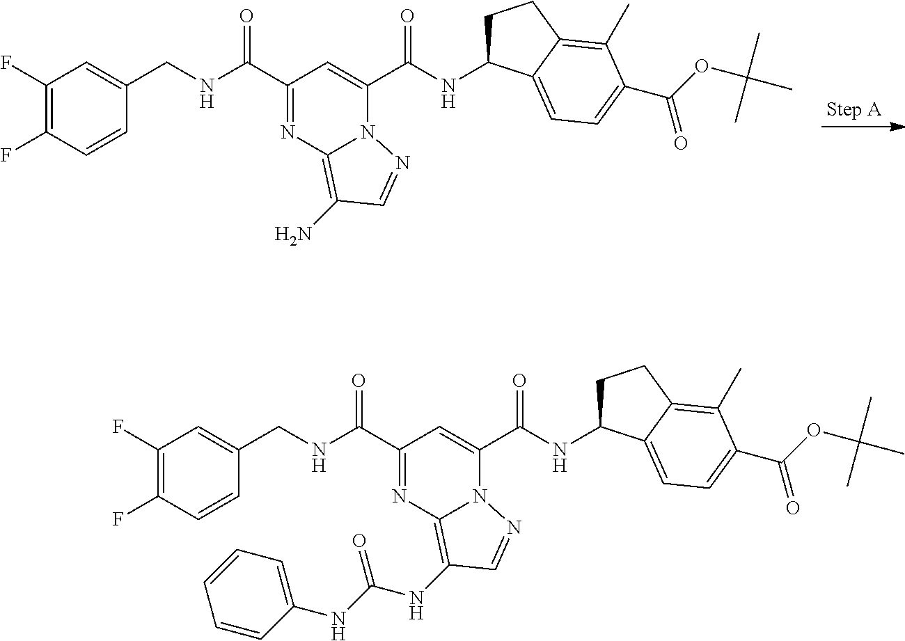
C1(F)=C(F)C=CC(CNC(C2=NC3=C(N)C=NN3C(C(NC3CCC4=C(C)C(C(OC(C)(C)C)=O)=CC=C34)=O)=C2)=O)=C1.C1(F)=C(F)C=CC(CNC(C2=NC3=C(NC(NC4=CC=CC=C4)=O)C=NN3C(C(NC3CCC4=C(C)C(C(OC(C)(C)C)=O)=CC=C34)=O)=C2)=O)=C1
